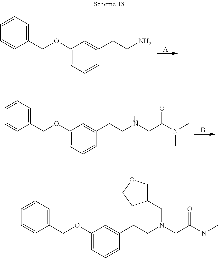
C1(OCC2=CC=CC=C2)=CC=CC(CCN)=C1.[A].C1(OCC2=CC=CC=C2)=CC=CC(CCNCC(N(C)C)=O)=C1.B.C1(OCC2=CC=CC=C2)=CC=CC(CCN(CC(N(C)C)=O)CC2COCC2)=C1
